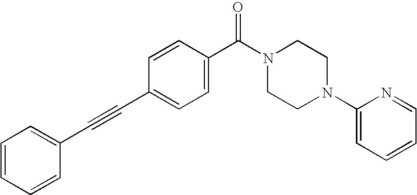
C1=CC=CC(C#CC2=CC=C(C(N3CCN(C4=CC=CC=N4)CC3)=O)C=C2)=C1
